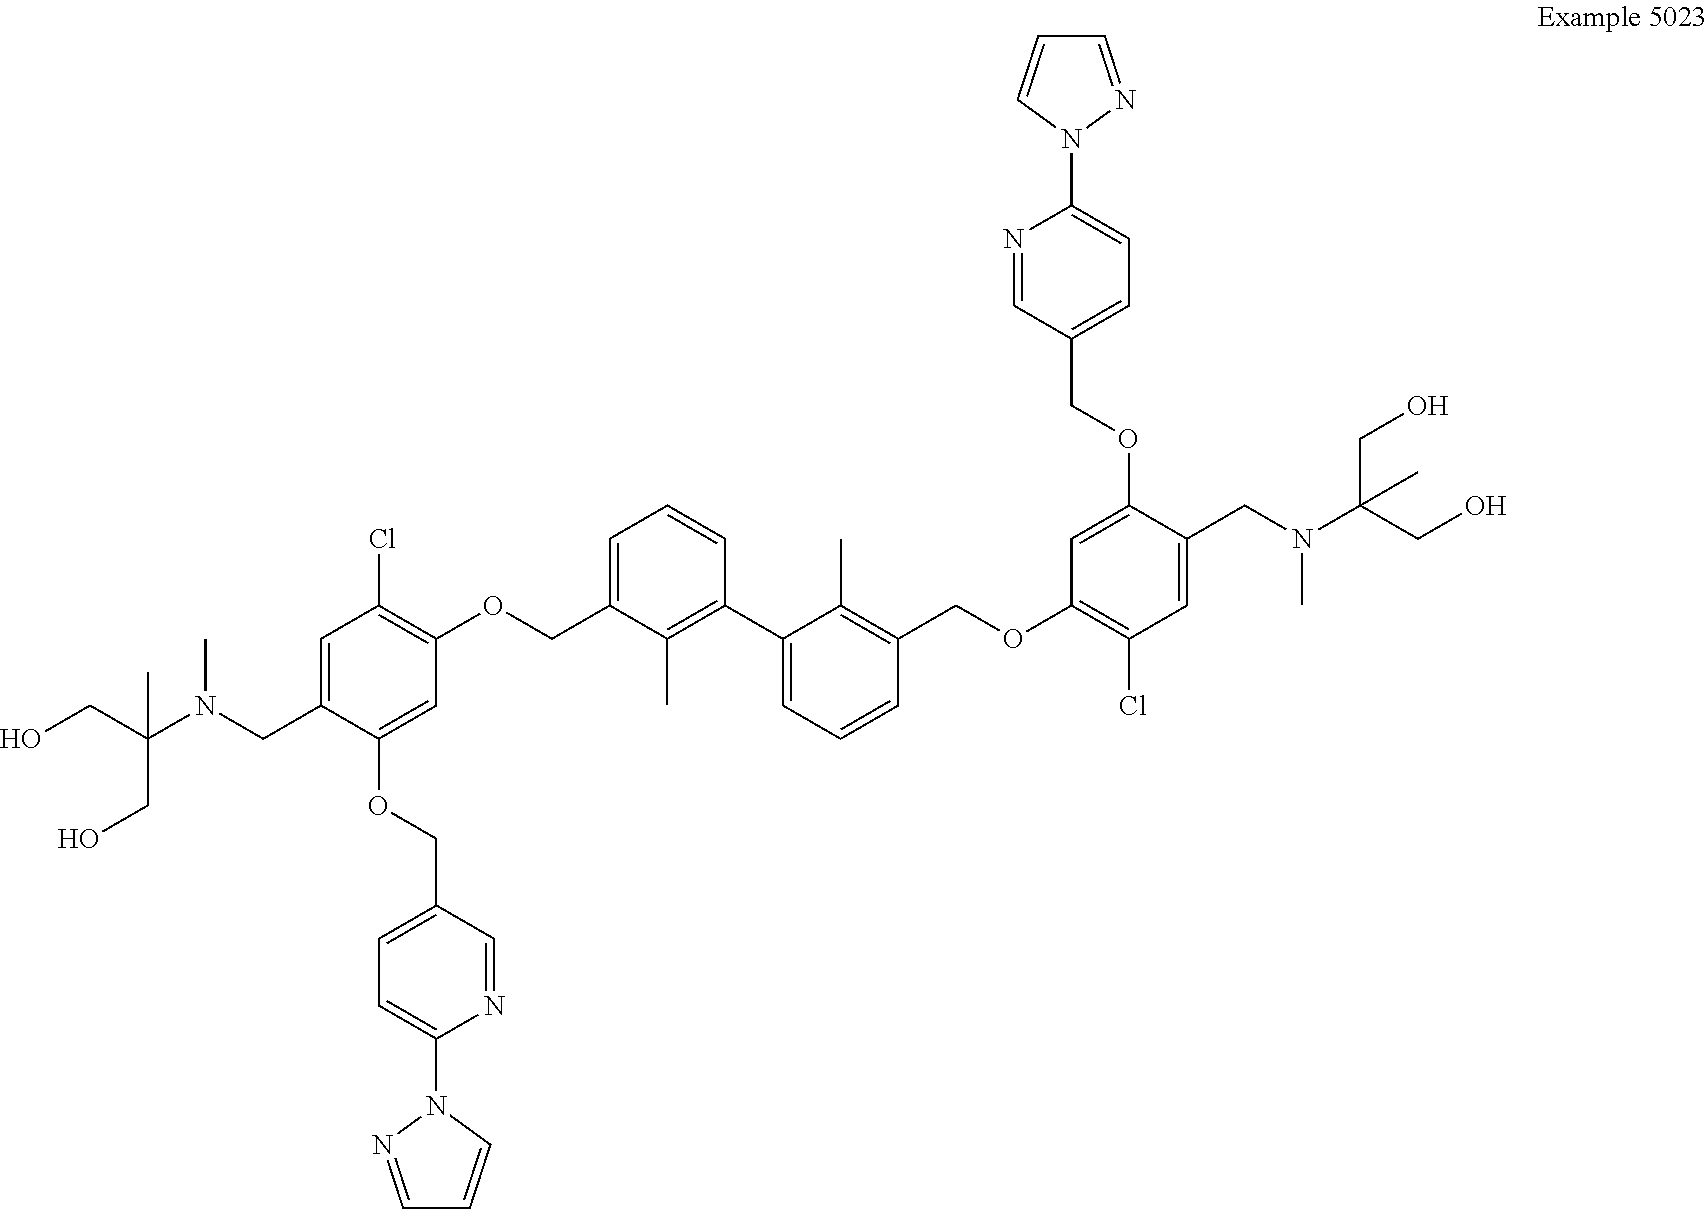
C(C(N(CC1=CC(Cl)=C(OCC2=CC=CC(C3=CC=CC(COC4=C(Cl)C=C(CN(C(CO)(CO)C)C)C(OCC5=CC=C(N6N=CC=C6)N=C5)=C4)=C3C)=C2C)C=C1OCC1=CC=C(N2N=CC=C2)N=C1)C)(CO)C)O
